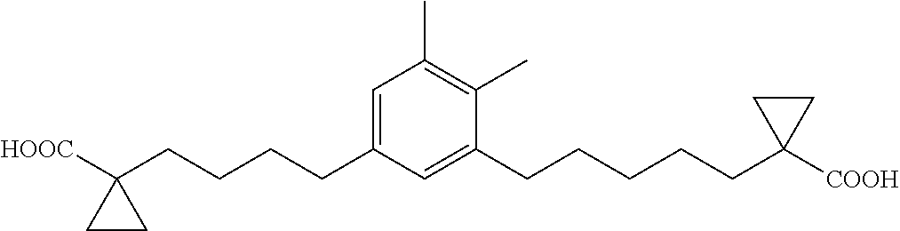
C1=C(CCCCC2([HOOC])CC2)C=C(CCCCCC2([COOH])CC2)C(C)=C1C
